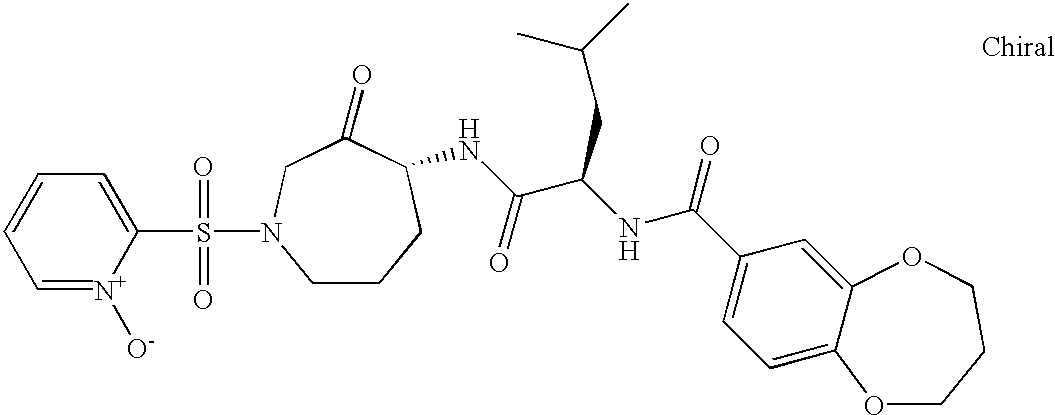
C1=[N+]([O-])C(S(=O)(=O)N2CCCC(NC(C(NC(=O)C3=CC=C4C(=C3)OCCCO4)CC(C)C)=O)C(=O)C2)=CC=C1
